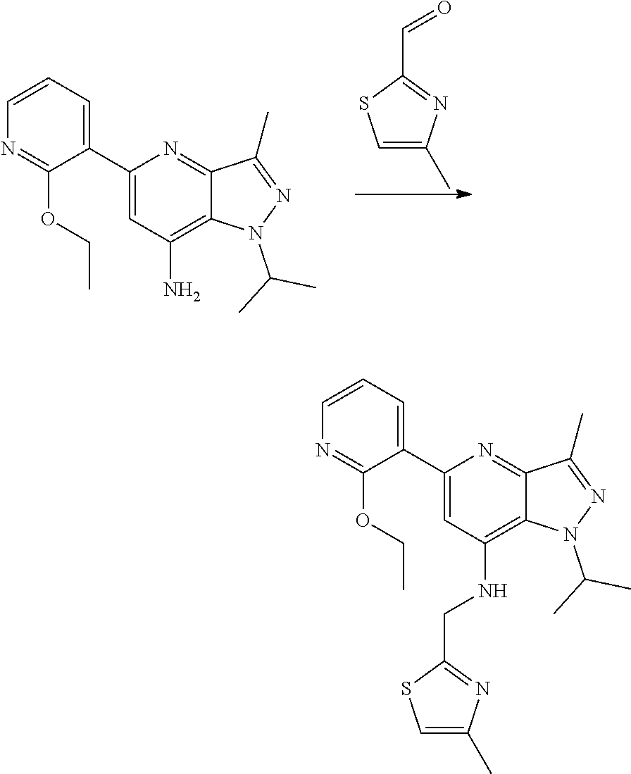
C12=NC(C3=CC=CN=C3OCC)=CC(N)=C1N(C(C)C)N=C2C.C1=C(C)N=C(C=O)S1.C12=NC(C3=CC=CN=C3OCC)=CC(NCC3=NC(C)=CS3)=C1N(C(C)C)N=C2C
